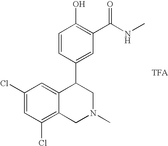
C1=CC(C2C3=CC(Cl)=CC(Cl)=C3CN(C)C2)=CC(C(NC)=O)=C1O
